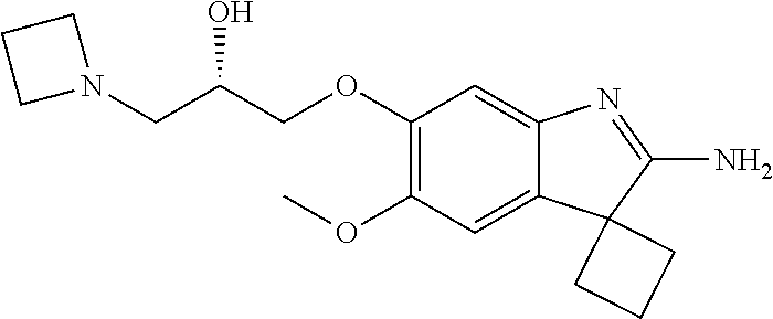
N1(CC(COC2=C(OC)C=C3C(=C2)N=C(N)C32CCC2)O)CCC1
